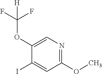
C1(OC(F)(F)[H])=CN=C(OC)C=C1I
